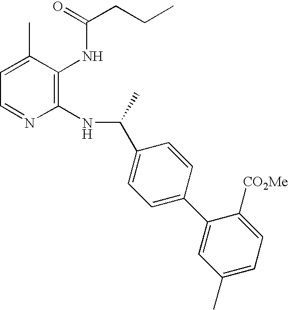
C1(NC(C2=CC=C(C3=CC(C)=CC=C3[CO2Me])C=C2)C)=C(NC(CCC)=O)C(C)=CC=N1
